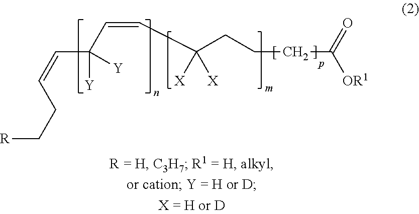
[R]CCC=CC(C=CC(CCCC([OR1])=O)([X])[X])([Y])[Y]
